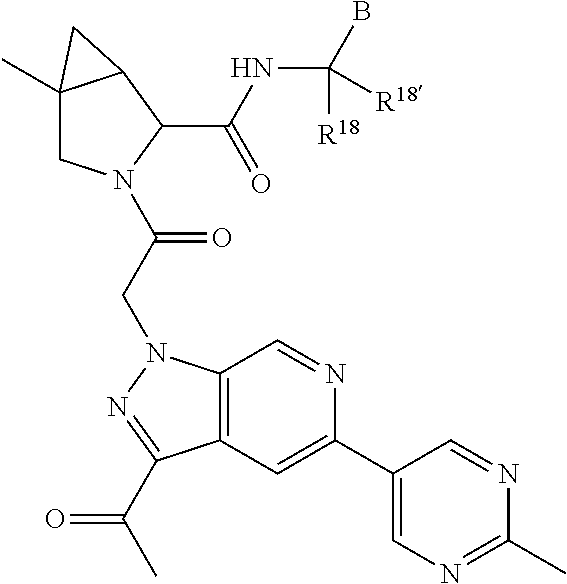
C12(C)CN(C(CN3C4=C(C=C(C5=CN=C(C)N=C5)N=C4)C(C(C)=O)=N3)=O)C(C(NC(B)([R18])[R18])=O)C1C2
